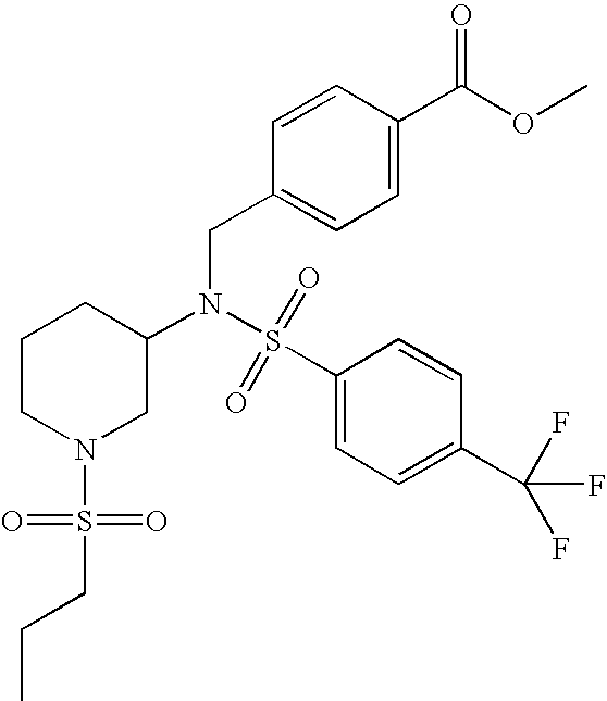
N(CC1=CC=C(C(=O)OC)C=C1)(S(C1=CC=C(C(F)(F)F)C=C1)(=O)=O)C1CCCN(S(CCC)(=O)=O)C1
